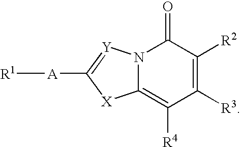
C12=C([R4])C([R3])=C([R2])C(=O)N1[Y]=C([A][R1])[X]2
